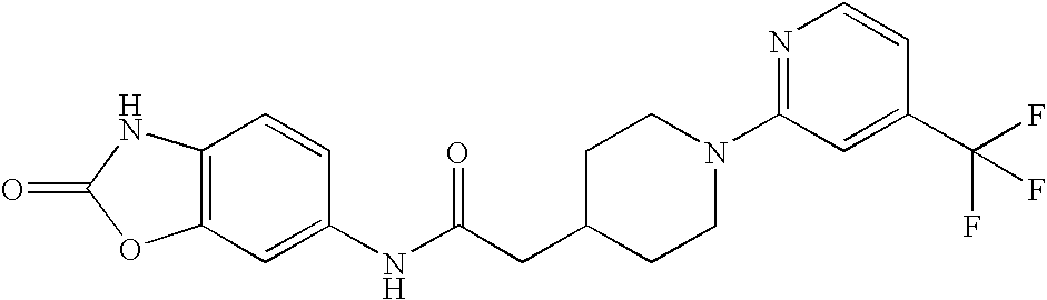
C1(NC(CC2CCN(C3=NC=CC(C(F)(F)F)=C3)CC2)=O)=CC2=C(C=C1)NC(=O)O2
